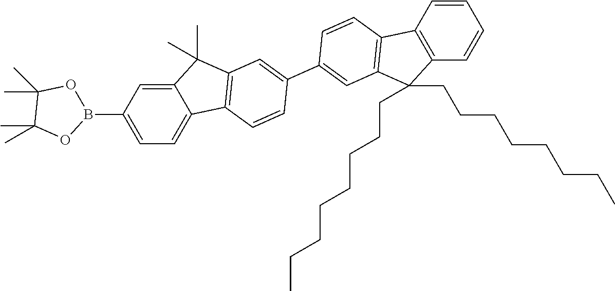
C1=C2C(=CC=C1B1OC(C)(C)C(C)(C)O1)C1=C(C2(C)C)C=C(C2=CC3=C(C=C2)C2=C(C3(CCCCCCCC)CCCCCCCC)C=CC=C2)C=C1
